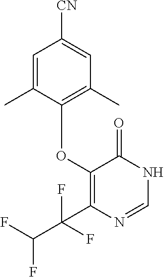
C1=C(C)C(OC2=C(C(F)(F)C(F)F)N=CNC2=O)=C(C)C=C1[CN]
